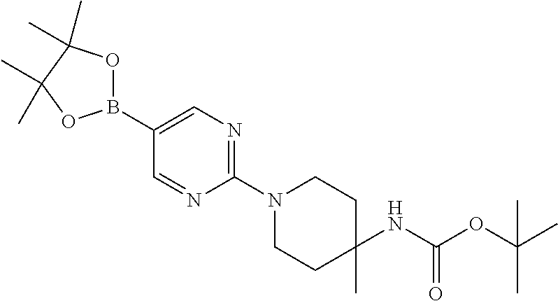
C1(B2OC(C)(C)C(C)(C)O2)=CN=C(N2CCC(NC(OC(C)(C)C)=O)(C)CC2)N=C1
